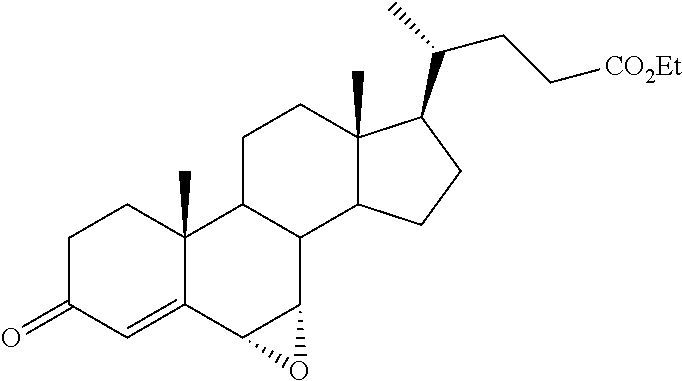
C1C(=O)C=C2C(C)(C1)C1C(C3C2O3)C2C(C)(CC1)C(C(C)CC[CO2Et])CC2
